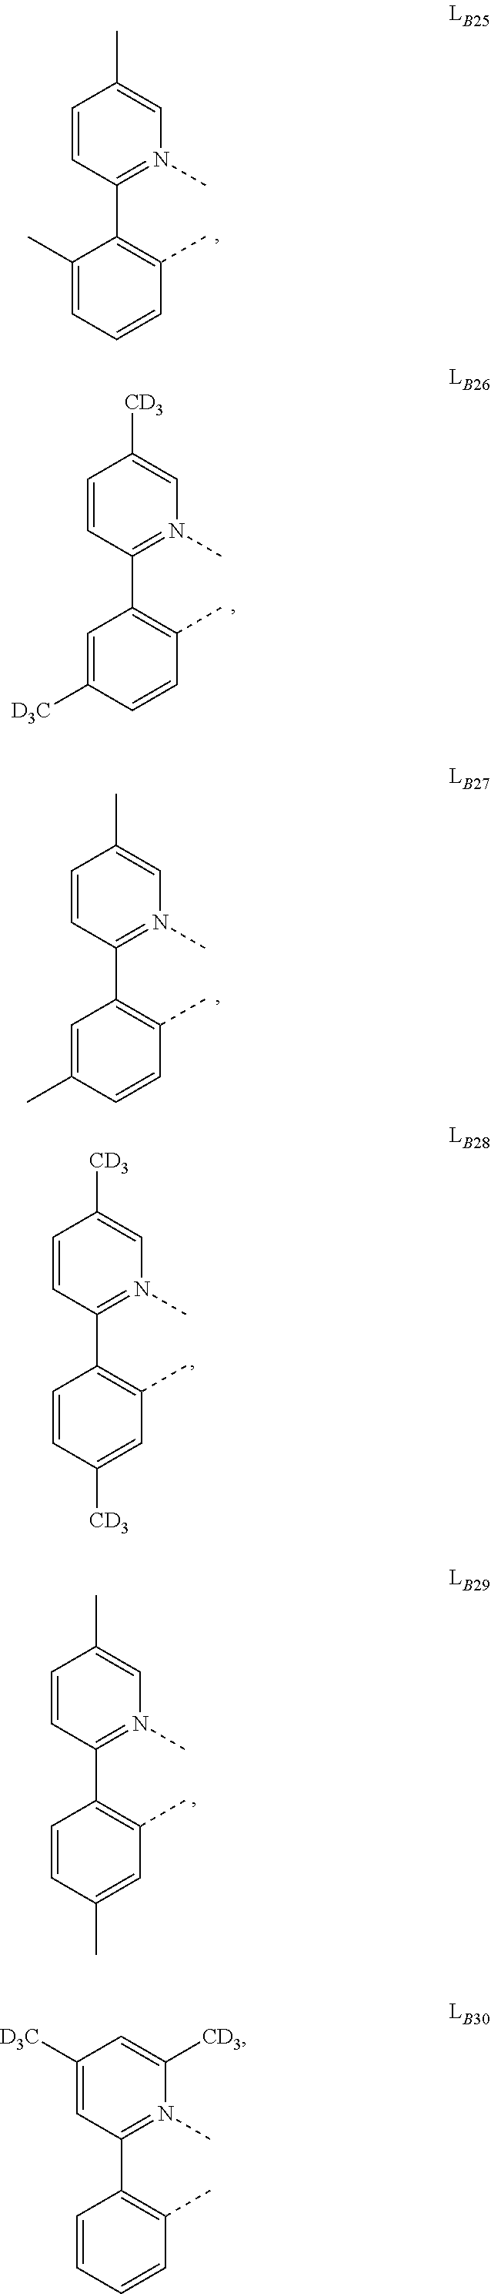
C1=CC(C2=C(C)C=CC=C2C)=N(C)C=C1C.C1=CC(C2=C(C)C=CC([D3C])=C2)=N(C)C=C1[CD3].C1=CC(C2=C(C)C=CC(C)=C2)=N(C)C=C1C.C1=CC(C2=C(C)C=C(C)C=C2)=N(C)C=C1C.C1([D3C])=CC(C2=C(C)C=CC=C2)=N(C)C([CD3])=C1.C1=CC(C2=C(C)C=C([CD3])C=C2)=N(C)C=C1[CD3]
